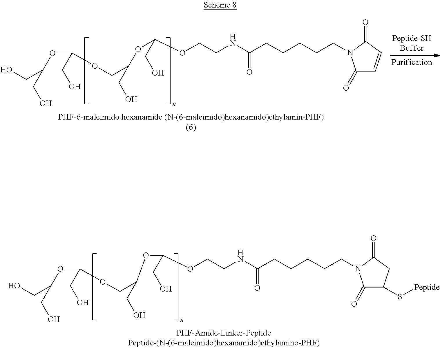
C1(=O)C=CC(=O)N1CCCCCC(NCCOC(OC(CO)COC(OC(CO)CO)CO)CO)=O.C1(=O)C(S[Peptide])CC(=O)N1CCCCCC(NCCOC(OC(CO)COC(OC(CO)CO)CO)CO)=O
